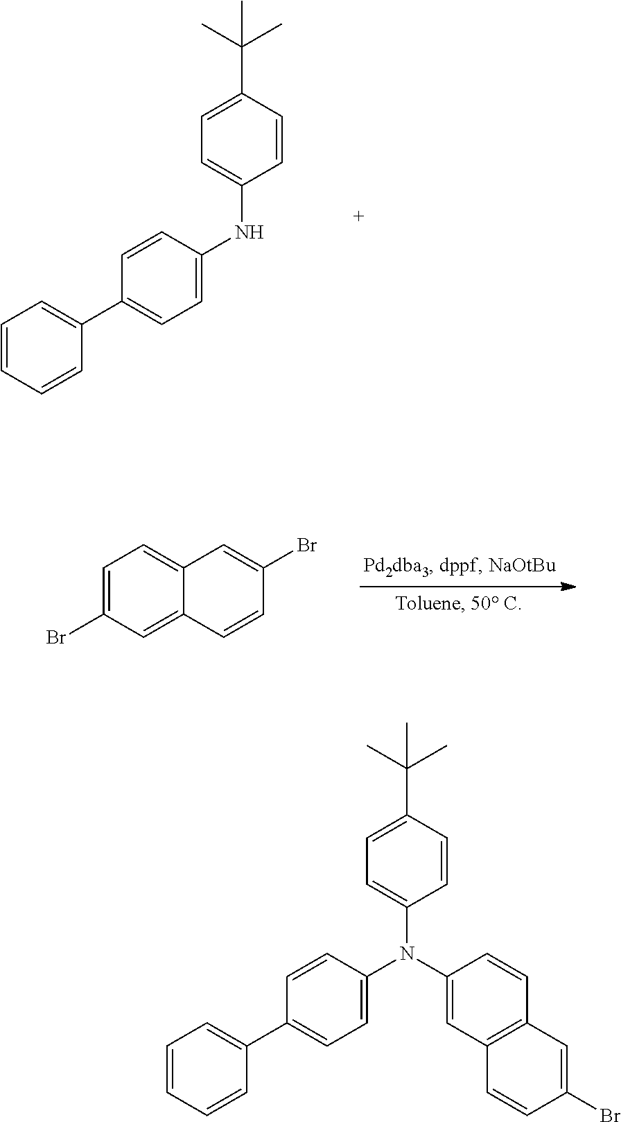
C1=CC=CC(C2=CC=C(NC3=CC=C(C(C)(C)C)C=C3)C=C2)=C1.C1=C(Br)C=C2C(=C1)C=C(Br)C=C2.C1=CC=CC(C2=CC=C(N(C3=CC=C(C(C)(C)C)C=C3)C3=CC4=C(C=C3)C=C(Br)C=C4)C=C2)=C1
